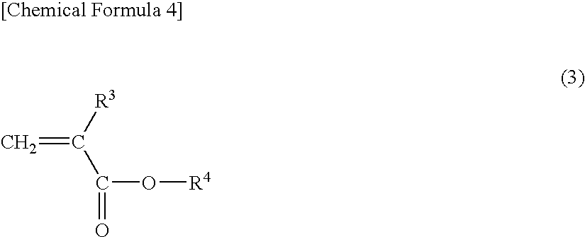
C=C([R3])C(O[R4])=O
